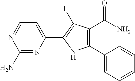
C1(N)=NC(C2=C(I)C(C(=O)N)=C(C3=CC=CC=C3)N2)=CC=N1
